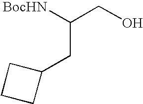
C1CCC1CC(CO)[BocHN]
